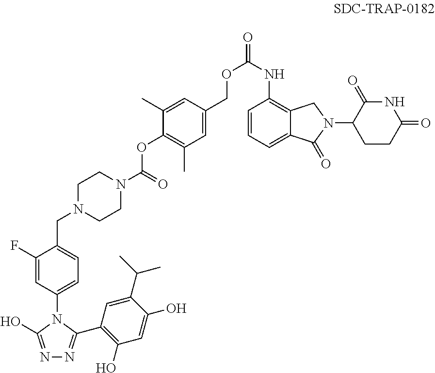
N1=C(O)N(C2=CC=C(CN3CCN(C(OC4=C(C)C=C(COC(NC5=C6C(=CC=C5)C(=O)N(C5CCC(=O)NC5=O)C6)=O)C=C4C)=O)CC3)C(F)=C2)C(C2=C(O)C=C(O)C(C(C)C)=C2)=N1
